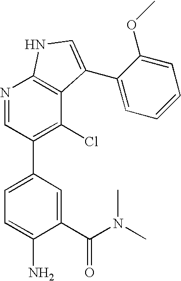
N1=CC(C2=CC=C(N)C(C(N(C)C)=O)=C2)=C(Cl)C2=C1NC=C2C1=CC=CC=C1OC
